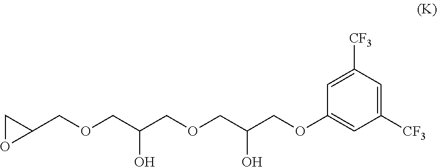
C1(COCC(COCC(COC2=CC([CF3])=CC([CF3])=C2)O)O)CO1
